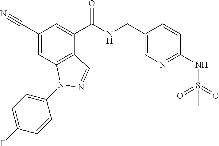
C1(C#N)=CC2=C(C(C(NCC3=CN=C(NS(=O)(=O)C)C=C3)=O)=C1)C=NN2C1=CC=C(F)C=C1
